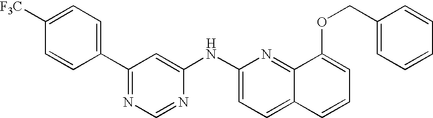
C1=CC(C2=NC=NC(NC3=CC=C4C(=N3)C(OCC3=CC=CC=C3)=CC=C4)=C2)=CC=C1[F3C]
